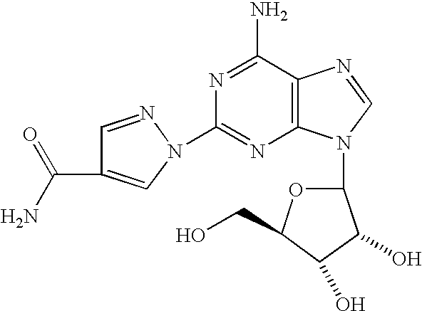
C1(N2C=C(C(N)=O)C=N2)=NC2=C(C(N)=N1)N=CN2C1OC(CO)C(O)C1O
